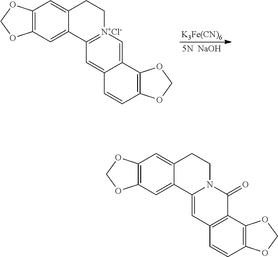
[K3Fe(CN)6].[5N  NaOH].C12=C(C=C3C(=C1)CC[N+Cl-]1=C3C=C3C(=C1)C1=C(C=C3)OCO1)OCO2.C12=C(C=C3C(=C1)CCN1C(=O)C4=C(C=CC5=C4OCO5)C=C31)OCO2
